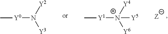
[Y0](N([Y2])[Y3])C.[Y1]([N+]([Y4])([Y6])[Y5])C
